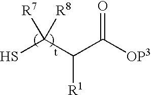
SC(C(C([OP3])=O)[R1])([R7])[R8]
